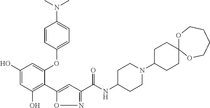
C1(O)=CC(O)=C(C2=CC(C(NC3CCN(C4CCC5(CC4)OCCCCO5)CC3)=O)=NO2)C(OC2=CC=C(N(C)C)C=C2)=C1
